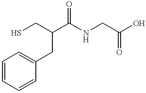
C1=CC=CC(CC(CS)C(NCC(O)=O)=O)=C1
